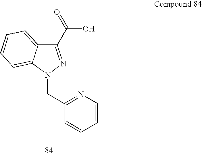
C1(C(O)=O)=NN(CC2=NC=CC=C2)C2=CC=CC=C12
